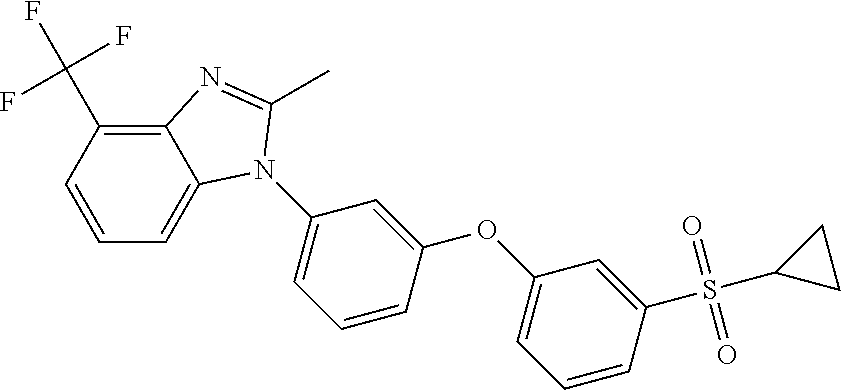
C(C1=C2C(=CC=C1)N(C1=CC=CC(OC3=CC=CC(S(C4CC4)(=O)=O)=C3)=C1)C(C)=N2)(F)(F)F
